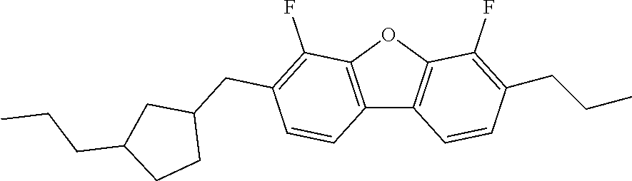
C12=C(OC3=C1C=CC(CCC)=C3F)C(F)=C(CC1CC(CCC)CC1)C=C2
